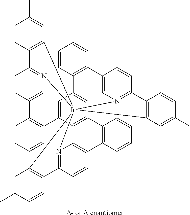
C12=CN3=C(C=C1)C1=C(C=C(C)C=C1)[Ir]3145N3=C(C=CC(=C3)C3=C(C6=CC(=CC(=C6)C6=C2C=CC=C6)C2=C(C=CC=C2)C2=CN1=C(C=C2)C1=C4C=C(C)C=C1)C=CC=C3)C1=C5C=C(C)C=C1.[D- or L enantiomer]
